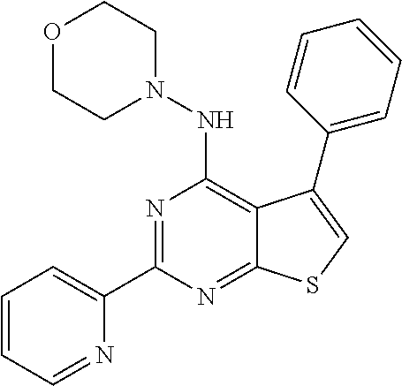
N1=C(C2=CC=CC=N2)N=C2C(=C1NN1CCOCC1)C(C1=CC=CC=C1)=CS2
